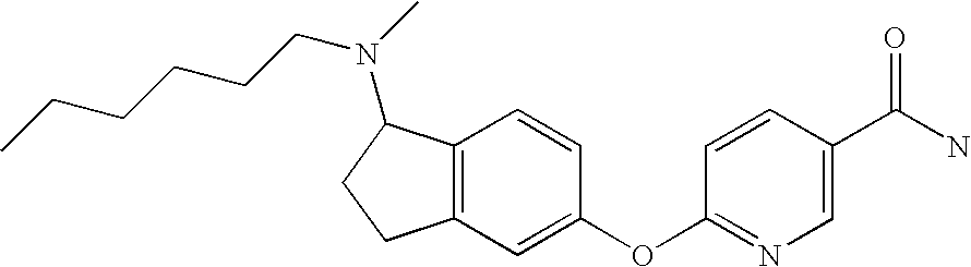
C1=CC(OC2=CC3=C(C=C2)C(N(CCCCCC)C)CC3)=NC=C1C(N)=O
